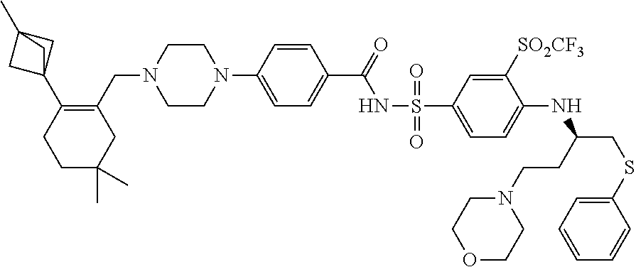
C1=CC(N2CCN(CC3=C(C45CC(C)(C4)C5)CCC(C)(C)C3)CC2)=CC=C1C(=O)NS(C1=CC=C(NC(CSC2=CC=CC=C2)CCN2CCOCC2)C([SO2CF3])=C1)(=O)=O
